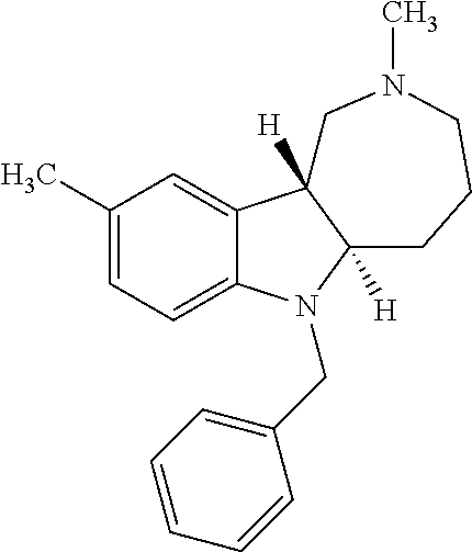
C1(C)=CC=C2C(=C1)C1([H])C([H])(N2CC2=CC=CC=C2)CCCN(C)C1
